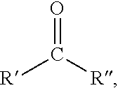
O=C([R])[R]
